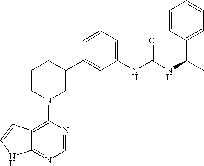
C12=C(N3CC(C4=CC(NC(NC(C)C5=CC=CC=C5)=O)=CC=C4)CCC3)N=CN=C1NC=C2
